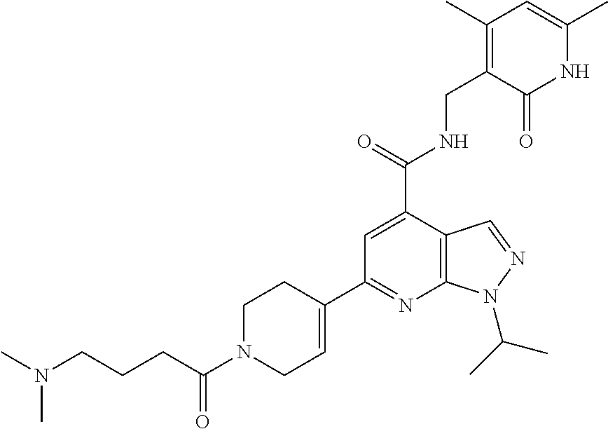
C(C(N1CCC(C2=NC3=C(C(C(=O)NCC4=C(C)C=C(C)NC4=O)=C2)C=NN3C(C)C)=CC1)=O)CCN(C)C
